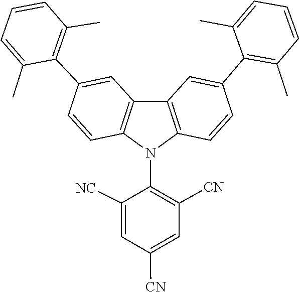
C1([NC])=CC([CN])=CC([CN])=C1N1C2=C(C=C(C3=C(C)C=CC=C3C)C=C2)C2=C1C=CC(C1=C(C)C=CC=C1C)=C2
